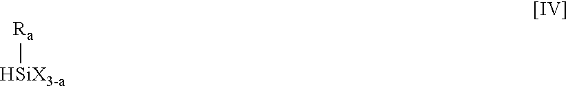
[HSiX3-a][Ra]
